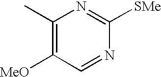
C1(C)=C([MeO])C=NC([SMe])=N1
